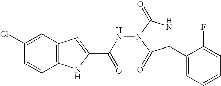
C12=C(C=C(Cl)C=C1)C=C(C(=O)NN1C(=O)NC(C3=CC=CC=C3F)C1=O)N2
